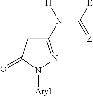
C1(N(C(=[Z])[E])[H])=NN([Aryl])C(=O)C1
